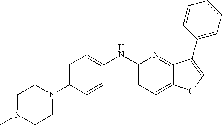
C1(NC2=CC=C(N3CCN(C)CC3)C=C2)=CC=C2C(=N1)C(C1=CC=CC=C1)=CO2
